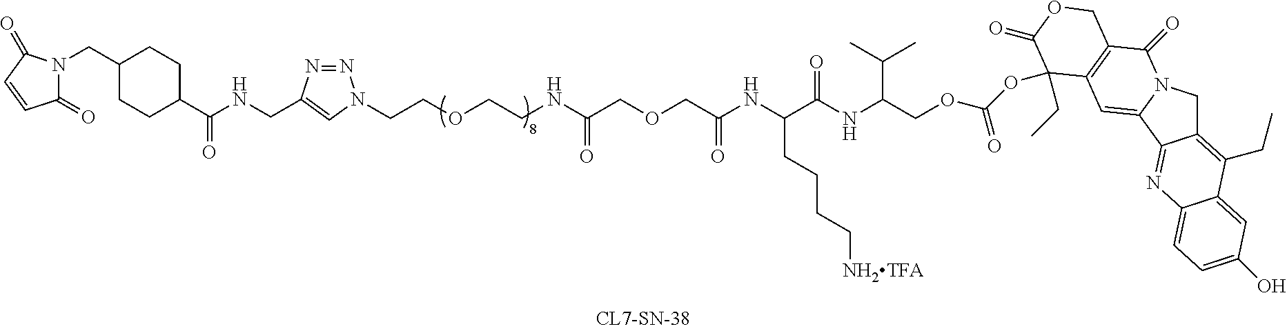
N1(CC2CCC(C(=O)NCC3=CN(CCOCCNC(COCC(NC(C(NC(C(C)C)COC(=O)OC4(CC)C5=C(C(=O)N6CC7=C(CC)C8=CC(O)=CC=C8N=C7C6=C5)COC4=O)=O)CCCC[NH2TFA])=O)=O)N=N3)CC2)C(=O)C=CC1=O
